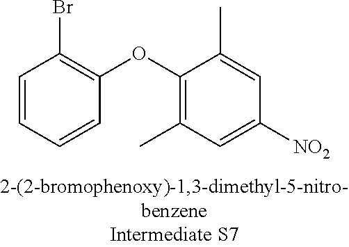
C1=CC=CC(OC2=C(C)C=C([NO2])C=C2C)=C1Br
